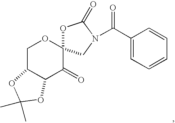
C1C2C(C(=O)C3(O1)OC(=O)N(C(C1=CC=CC=C1)=O)C3)OC(C)(C)O2
